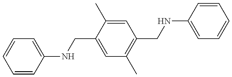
C1=CC(NCC2=CC(C)=C(CNC3=CC=CC=C3)C=C2C)=CC=C1
